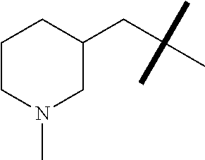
C1CN(C)CC(CC(C)(C)C)C1
